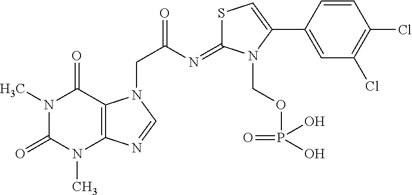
N1(C)C(=O)N(C)C2=C(C1=O)N(CC(=O)N=C1SC=C(C3=CC(Cl)=C(Cl)C=C3)N1COP(O)(=O)O)C=N2
